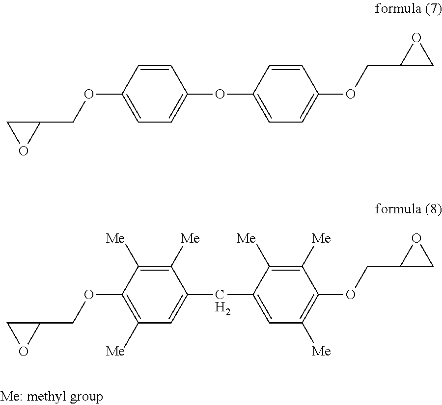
C1(OCC2CO2)=C([Me])C=C(CC2=CC([Me])=C(OCC3CO3)C([Me])=C2[Me])C([Me])=C1[Me].C1(OCC2CO2)=CC=C(OC2=CC=C(OCC3CO3)C=C2)C=C1
